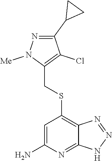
C1(CSC2=C3C(=NC(N)=C2)NN=N3)=C(Cl)C(C2CC2)=NN1[Me]
